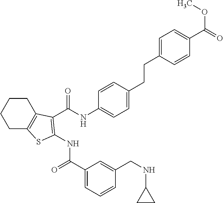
C1(C(=O)NC2=C(C(NC3=CC=C(CCC4=CC=C(C(=O)OC)C=C4)C=C3)=O)C3=C(CCCC3)S2)=CC=CC(CNC2CC2)=C1
